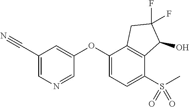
O(C1=CC(C#N)=CN=C1)C1=CC=C(S(C)(=O)=O)C2=C1CC(F)(F)C2O
